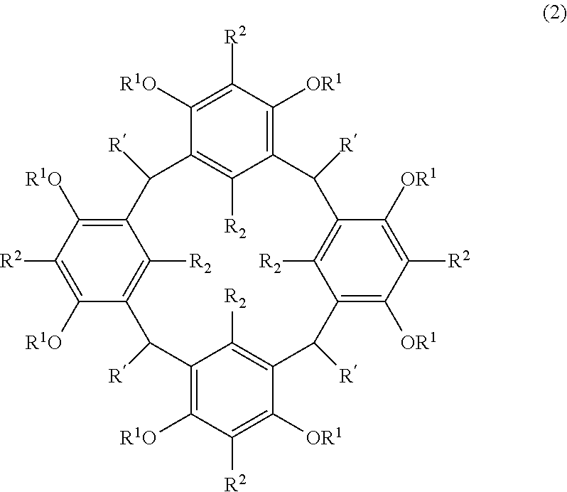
C1([R2])=C([R1O])C2=C([R2])C(=C1[OR1])C([R])C1=C([R2])C(=C([OR1])C([R2])=C1[OR1])C([R])C1=C([R2])C(=C([R1O])C([R2])=C1[OR1])C([R])C1=C([R2])C(=C([R1O])C([R2])=C1[R1O])C2[R]
